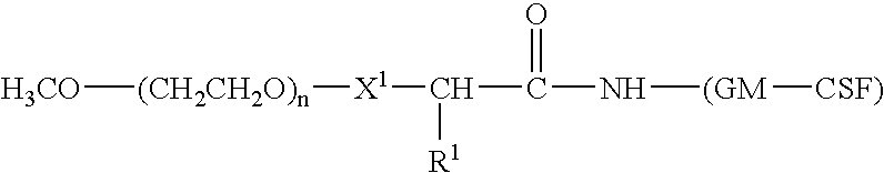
[H3CO][(CH2CH2O)n][X1]C([R1])C(=O)N[(GM][CSF)]
